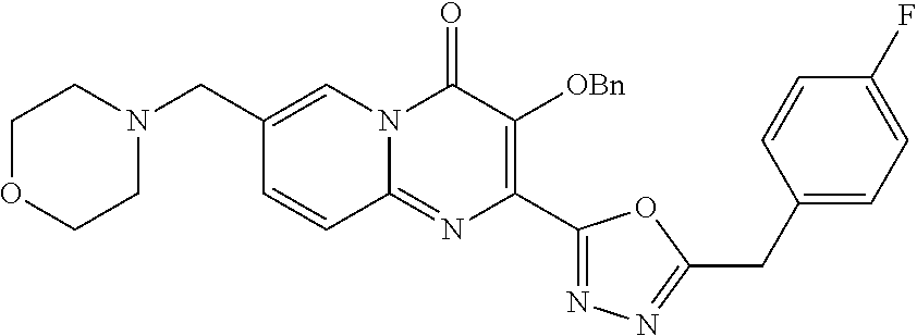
C1N(CC2=CN3C(=NC(C4=NN=C(CC5=CC=C(F)C=C5)O4)=C([OBn])C3=O)C=C2)CCOC1
